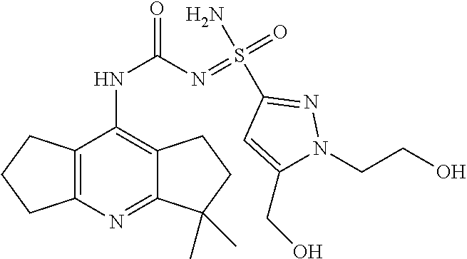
C12=C(N=C3C(=C1NC(=O)N=S(=O)(N)C1=NN(CCO)C(CO)=C1)CCC3(C)C)CCC2
